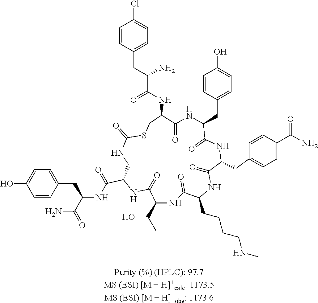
C1=CC(CC(C(NC2CSC(=O)NCC(C(NC(CC3=CC=C(O)C=C3)C(N)=O)=O)NC(=O)C(C(O)C)NC(=O)C(CCCCNC)NC(=O)C(CC3=CC=C(C(=O)N)C=C3)NC(=O)C(CC3=CC=C(O)C=C3)NC2=O)=O)N)=CC=C1Cl
